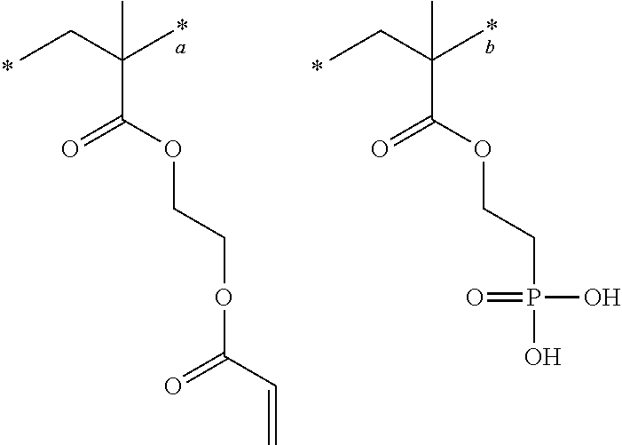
CCC(C)(C)C(OCCOC(=O)C=C)=O.CCC(C)(C)C(OCCP(O)(O)=O)=O
